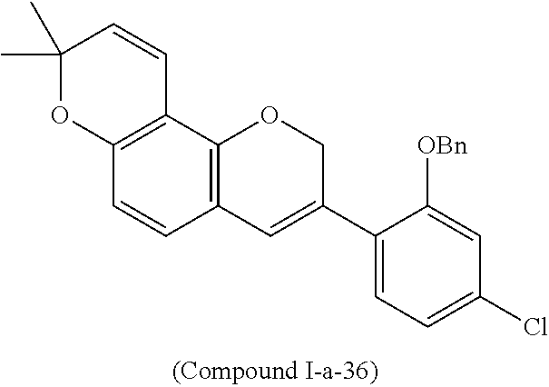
C12=C(C3=C(C=C1)C=C(C1=CC=C(Cl)C=C1[OBn])CO3)C=CC(C)(C)O2
